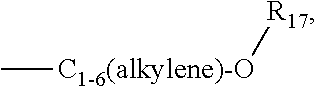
[C1-6(alkylene)-O]([R17])C
